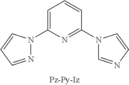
C1=C(N2N=CC=C2)N=C(N2C=NC=C2)C=C1
